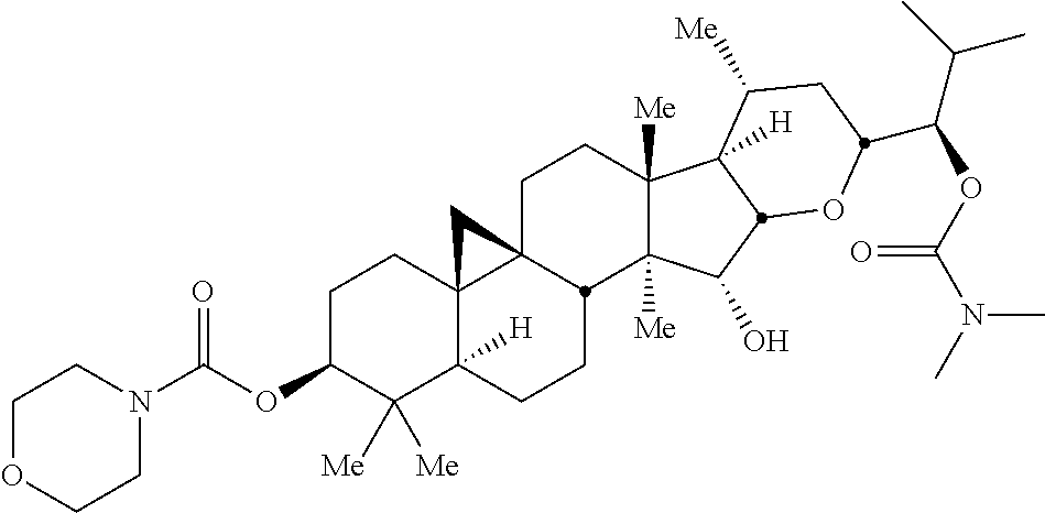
C1C23C4(C([H])(CCC2C2([Me])C([Me])(C1)C1([H])C([Me])CC(C(OC(N(C)C)=O)C(C)C)OC1C2O)C([Me])([Me])C(OC(=O)N1CCOCC1)CC4)C3
